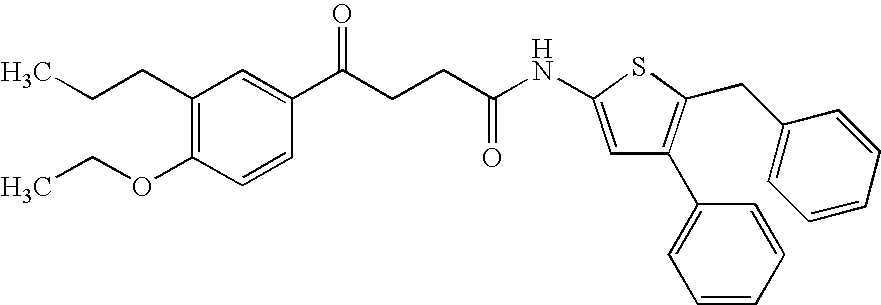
N(C(CCC(C1=CC(CCC)=C(OCC)C=C1)=O)=O)C1=CC(C2=CC=CC=C2)=C(CC2=CC=CC=C2)S1
